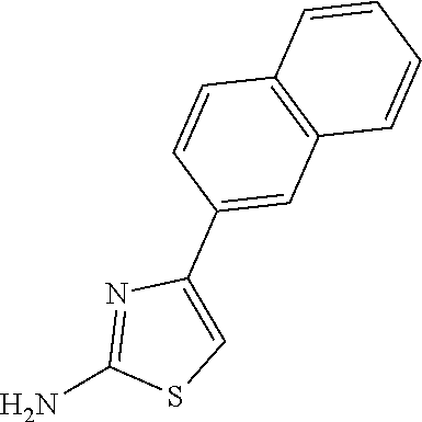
C1=CC2=C(C=C1C1=CSC(N)=N1)C=CC=C2
